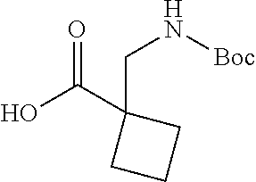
OC(C1(CN[Boc])CCC1)=O
